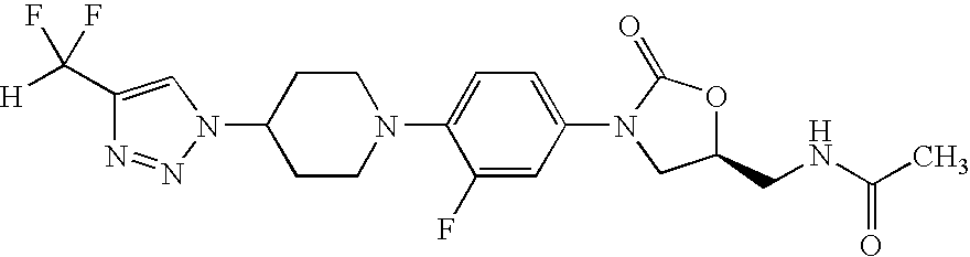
C1(C([H])(F)F)=CN(C2CCN(C3=CC=C(N4CC(CNC(C)=O)OC4=O)C=C3F)CC2)N=N1
